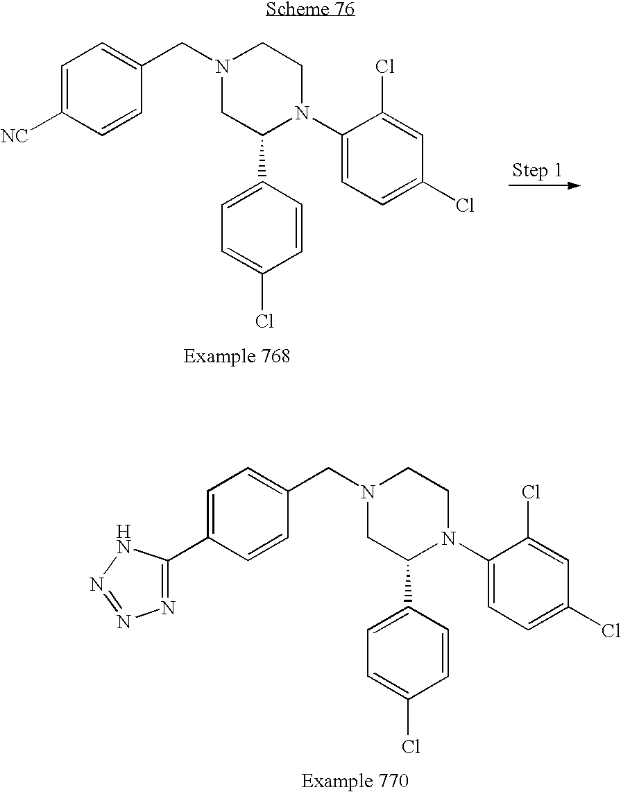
N1(CC2=CC=C([NC])C=C2)CC(C2=CC=C(Cl)C=C2)N(C2=CC=C(Cl)C=C2Cl)CC1.N1(CC2=CC=C(C3=NN=NN3)C=C2)CC(C2=CC=C(Cl)C=C2)N(C2=CC=C(Cl)C=C2Cl)CC1
